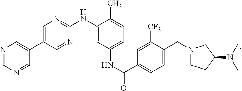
C1=C(C2=CN=CN=C2)C=NC(NC2=CC(NC(=O)C3=CC=C(CN4CCC(N(C)C)C4)C([CF3])=C3)=CC=C2C)=N1
